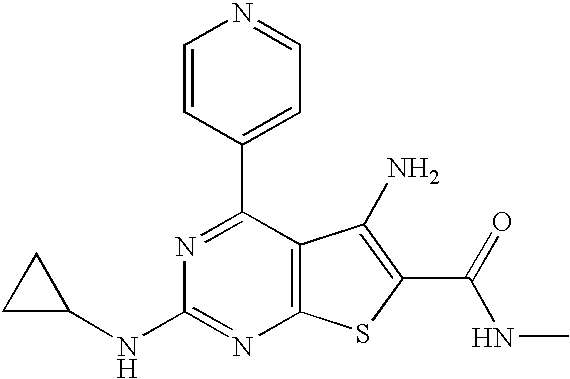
C1=CC(C2=NC(NC3CC3)=NC3=C2C(N)=C(C(NC)=O)S3)=CC=N1
